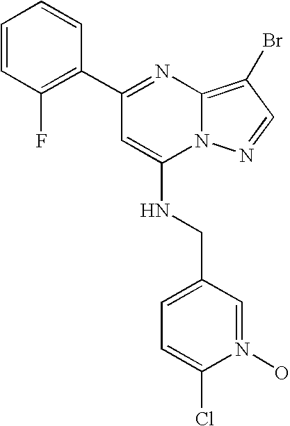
C1(C2=C(F)C=CC=C2)=NC2=C(Br)C=NN2C(NCC2=CC=C(Cl)N(O)=C2)=C1
